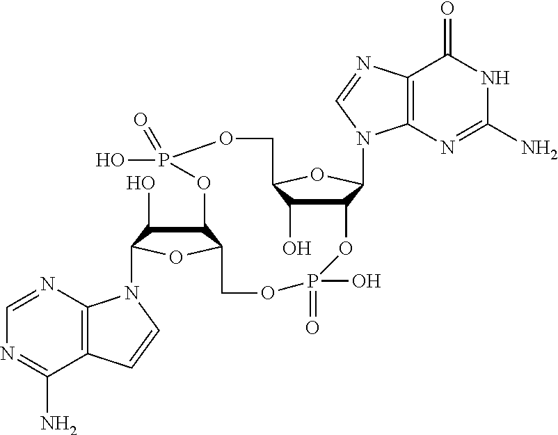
C12C(O)C(OC1N1C3=C(C(=O)NC(N)=N3)N=C1)COP(O)(=O)OC1C(O)C(N3C4=C(C(N)=NC=N4)C=C3)OC1COP(=O)(O)O2
